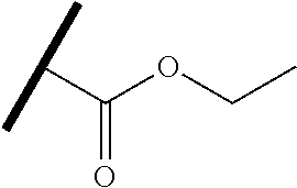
C(=O)(C(C)C)OCC
